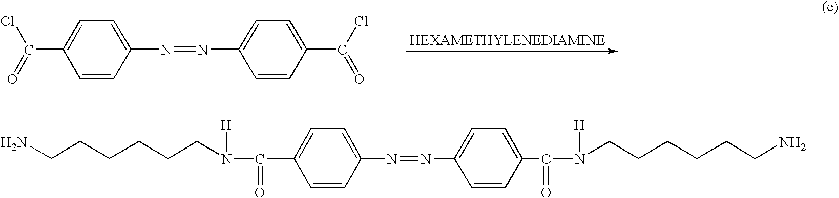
C1=CC(N=NC2=CC=C(C(Cl)=O)C=C2)=CC=C1C(Cl)=O.C1=CC(N=NC2=CC=C(C(N([H])CCCCCCN)=O)C=C2)=CC=C1C(N([H])CCCCCCN)=O
